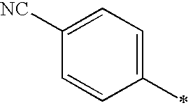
C1(C)=CC=C([NC])C=C1
